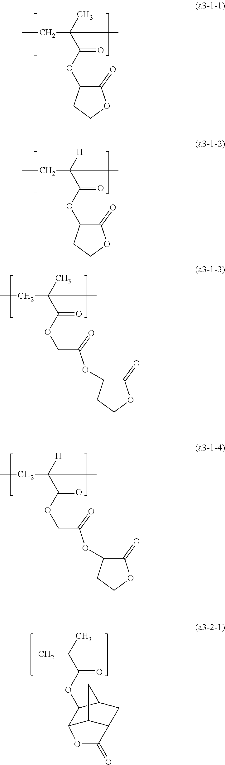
CCC(C)(C(OCC(OC1C(=O)OCC1)=O)=O)C.CCC(C)(C(OC1C(=O)OCC1)=O)C.CCC([H])(C(OC1C(=O)OCC1)=O)C.CCC([H])(C(OCC(OC1C(=O)OCC1)=O)=O)C.CCC(C)(C(OC1C2C3C(CC1C3)C(=O)O2)=O)C
